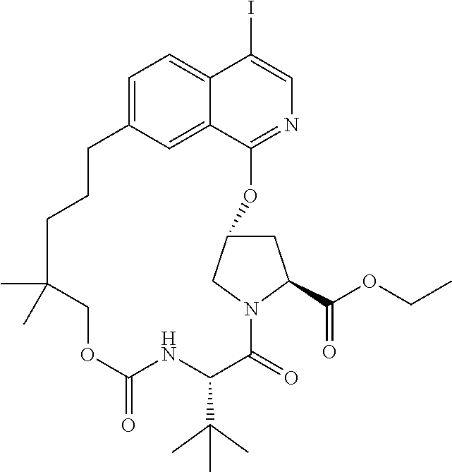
C1=C2C=C3C(=C1)C(I)=CN=C3OC1CC(C(OCC)=O)N(C(=O)C(C(C)(C)C)NC(=O)OCC(C)(C)CCC2)C1
